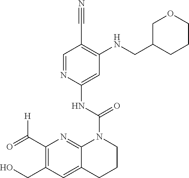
C1=NC(NC(=O)N2C3=NC(C(=O)[H])=C(CO)C=C3CCC2)=CC(NCC2CCCOC2)=C1C#N
